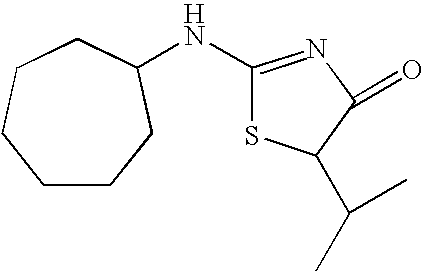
C1CCC(NC2=NC(=O)C(C(C)C)S2)CCC1
